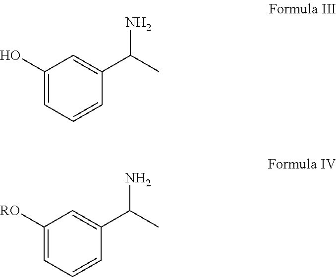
C1(O)=CC=CC(C(C)N)=C1.C1([RO])=CC=CC(C(C)N)=C1
